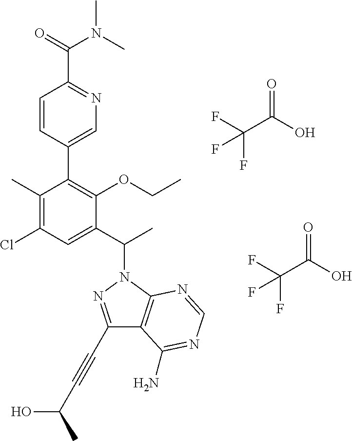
C1(C)=C(Cl)C=C(C(C)N2N=C(C#CC(O)C)C3=C2N=CN=C3N)C(OCC)=C1C1=CN=C(C(=O)N(C)C)C=C1.C(C(O)=O)(F)(F)F.C(C(O)=O)(F)(F)F
